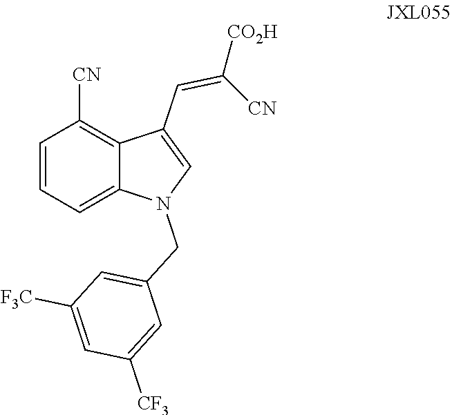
C1=CC=C2C(=C1[CN])C(C=C([CO2H])[CN])=CN2CC1=CC([F3C])=CC([CF3])=C1
